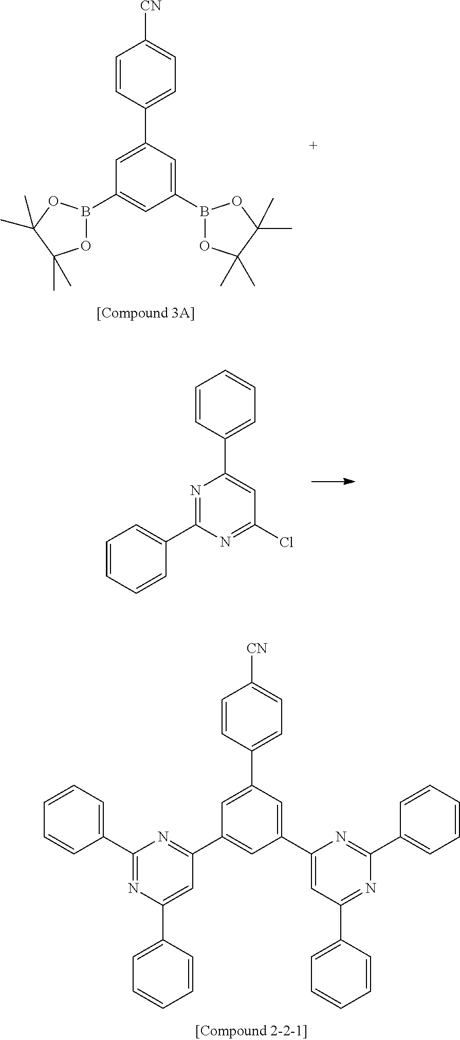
C1=CC(C2=CC(C3=NC(C4=CC=CC=C4)=NC(C4=CC=CC=C4)=C3)=CC(C3=CC(C4=CC=CC=C4)=NC(C4=CC=CC=C4)=N3)=C2)=CC=C1[CN].C1=CC(C2=CC(B3OC(C)(C)C(C)(C)O3)=CC(B3OC(C)(C)C(C)(C)O3)=C2)=CC=C1[CN].C1=CC(C2=CC(Cl)=NC(C3=CC=CC=C3)=N2)=CC=C1
